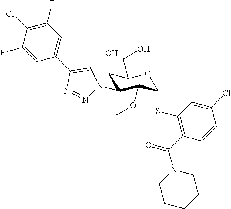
C1=C(F)C(Cl)=C(F)C=C1C1=CN(C2C(O)C(CO)OC(SC3=C(C(=O)N4CCCCC4)C=CC(Cl)=C3)C2OC)N=N1
